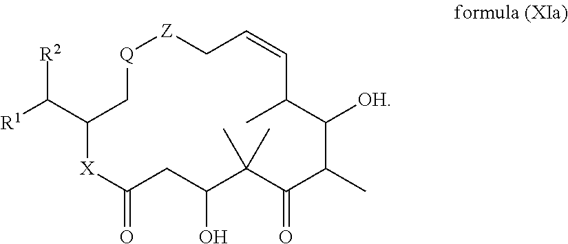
[R1]C(C1C[Q][Z]CC=CC(C)C([OH])C(C)C(=O)C(C)(C)C(O)CC(=O)[X]1)[R2]
